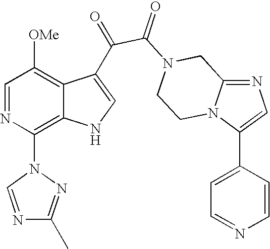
N1=C2N(C(C3=CC=NC=C3)=C1)CCN(C(=O)C(=O)C1=CNC3=C(N4N=C(C)N=C4)N=CC([OMe])=C31)C2
